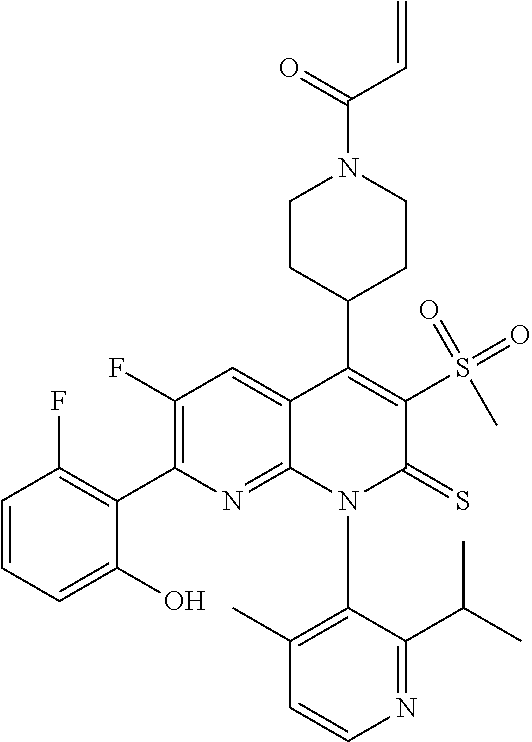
C1=CN=C(C(C)C)C(N2C(=S)C(S(=O)(=O)C)=C(C3CCN(C(C=C)=O)CC3)C3=CC(F)=C(C4=C(F)C=CC=C4O)N=C23)=C1C
